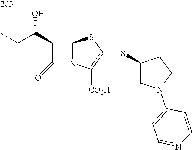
C12N(C([CO2H])=C(SC3CN(C4=CC=NC=C4)CC3)S1)C(=O)C2C(CC)O
